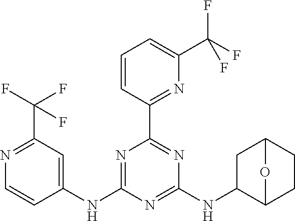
C1=CC(C2=NC(NC3C4CCC(C3)O4)=NC(NC3=CC(C(F)(F)F)=NC=C3)=N2)=NC(C(F)(F)F)=C1
